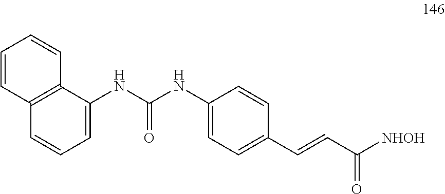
N(C(NC1=CC=C(C=CC(=O)[NHOH])C=C1)=O)C1=CC=CC2=C1C=CC=C2
